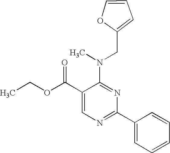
C1(C(OCC)=O)=CN=C(C2=CC=CC=C2)N=C1N(C)CC1=CC=CO1
